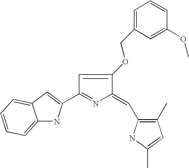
C12=CC=CC=C1C=C(C1=NC(=CC3=C(C)C=C(C)N3)C(OCC3=CC=CC(OC)=C3)=C1)N2
